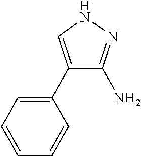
C1(C2=CC=CC=C2)=CNN=C1N
